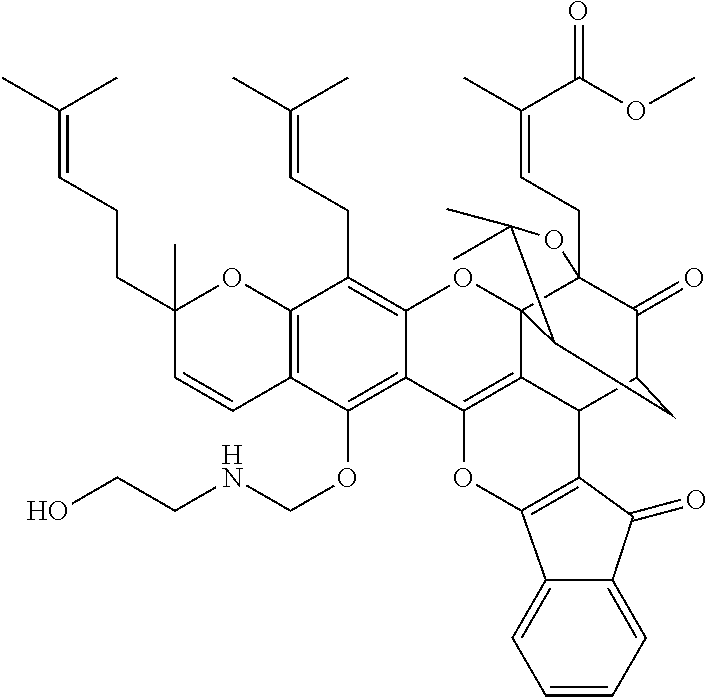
C12=C(C=CC(CCC=C(C)C)(C)O1)C(OCNCCO)=C1C(=C2CC=C(C)C)OC23C4(CC=C(C)C(OC)=O)C(=O)C(CC2C(C)(C)O4)C2C3=C1OC1=C2C(=O)C2=CC=CC=C21
